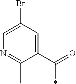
C1(C(=O)*)=CC(Br)=CN=C1C
